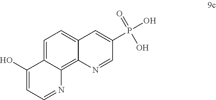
C1=C2C(=C3C(=C1)C=C(P(O)(=O)O)C=N3)N=CC=C2O
